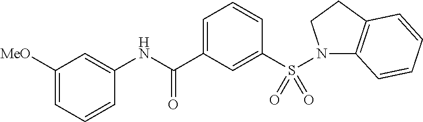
C1([MeO])=CC=CC(NC(C2=CC=CC(S(N3C4=C(CC3)C=CC=C4)(=O)=O)=C2)=O)=C1
